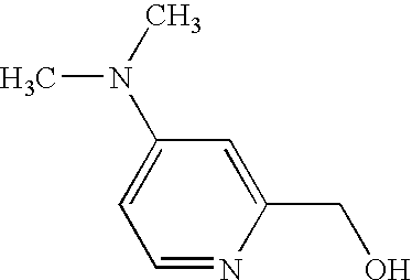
C1(N(C)C)=CC=NC(CO)=C1
